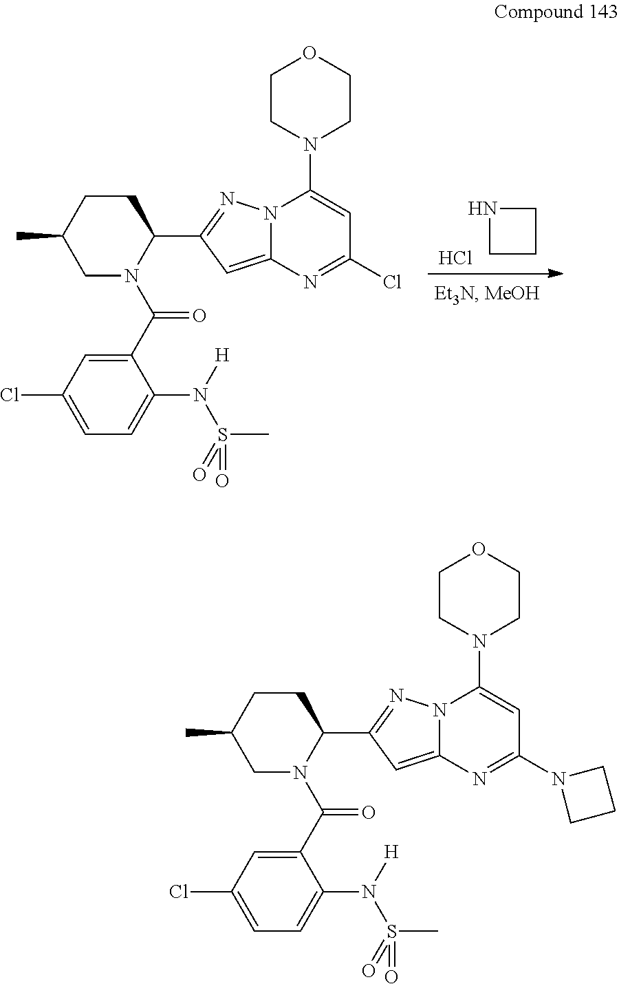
N1CCC1.Cl.C1(C(N2C(C3=NN4C(=C3)N=C(Cl)C=C4N3CCOCC3)CCC(C)C2)=O)=CC(Cl)=CC=C1N(S(C)(=O)=O)[H].C1(C(N2C(C3=NN4C(=C3)N=C(N3CCC3)C=C4N3CCOCC3)CCC(C)C2)=O)=CC(Cl)=CC=C1N(S(C)(=O)=O)[H]
